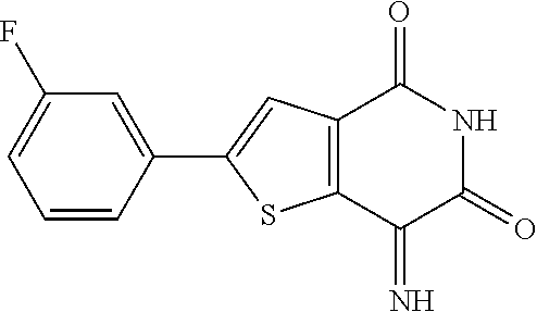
C1=C(F)C=C(C2=CC3=C(S2)C(=N)C(=O)NC3=O)C=C1
